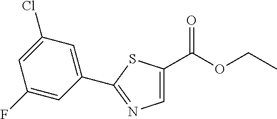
C1=C(C(OCC)=O)SC(C2=CC(Cl)=CC(F)=C2)=N1
